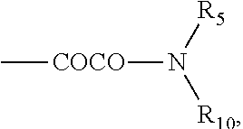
C[COCO]N([R10])[R5]
